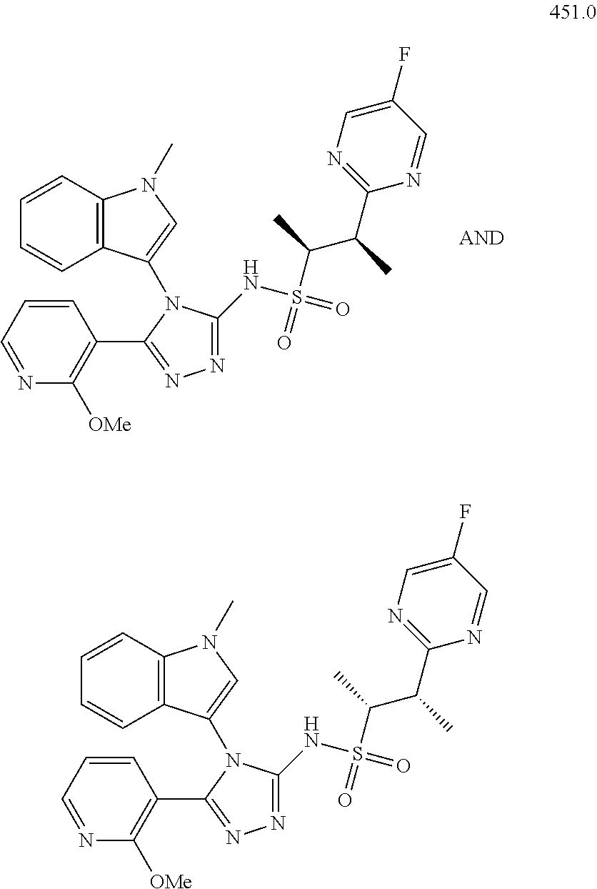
C1([OMe])=C(C2=NN=C(NS(=O)(C(C)C(C)C3=NC=C(F)C=N3)=O)N2C2=CN(C)C3=C2C=CC=C3)C=CC=N1.C1([OMe])=C(C2=NN=C(NS(=O)(C(C)C(C)C3=NC=C(F)C=N3)=O)N2C2=CN(C)C3=C2C=CC=C3)C=CC=N1
